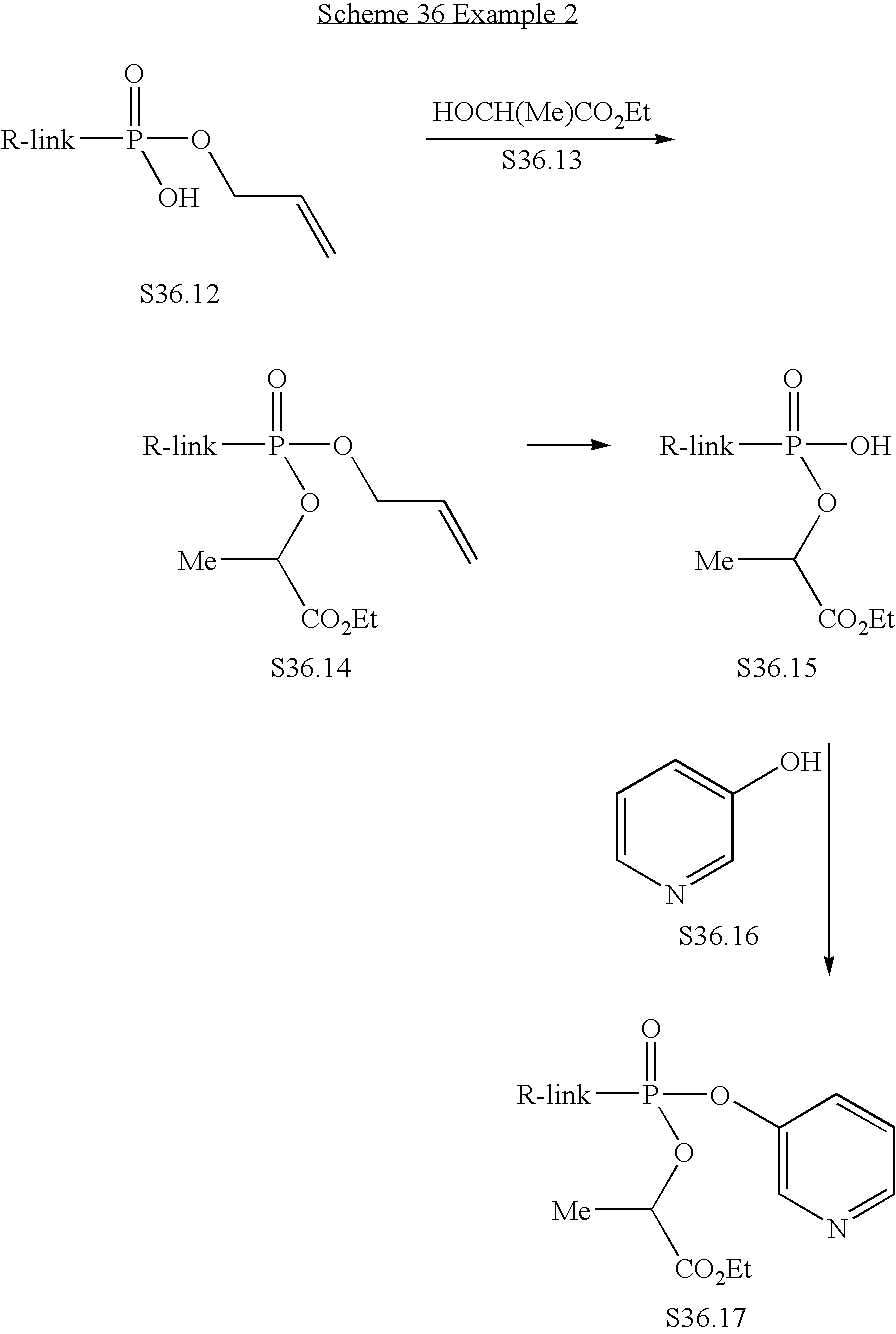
[R-link]P(O)(=O)OCC=C.[HOCH(Me)CO2Et].[R-link]P(OC([CO2Et])[Me])(=O)O.[R-link]P(OC([CO2Et])[Me])(=O)OCC=C.C1=CN=CC(O)=C1.[R-link]P(OC([CO2Et])[Me])(=O)OC1=CN=CC=C1
